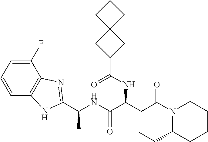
N1(C(CC(C(NC(C)C2=NC3=C(C=CC=C3F)N2)=O)NC(C2CC3(C2)CCC3)=O)=O)C(CC)CCCC1
